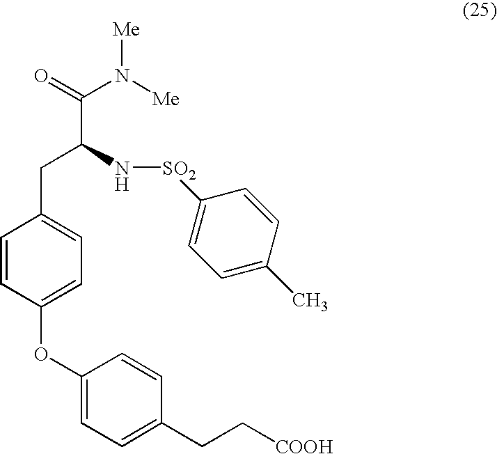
C(C(N[SO2]C1=CC=C(C)C=C1)CC1=CC=C(OC2=CC=C(CC[COOH])C=C2)C=C1)(=O)N([Me])[Me]
